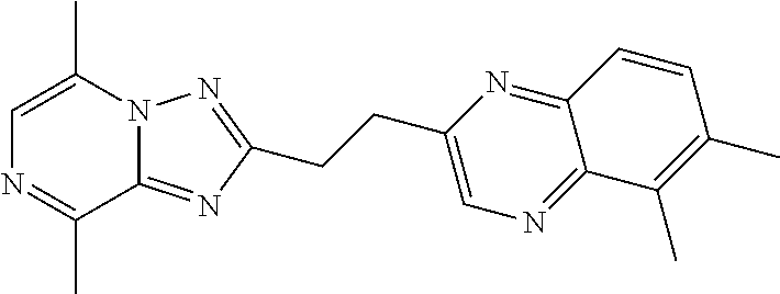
C1=C(C)N2C(=NC(CCC3=CN=C4C(=N3)C=CC(C)=C4C)=N2)C(C)=N1
